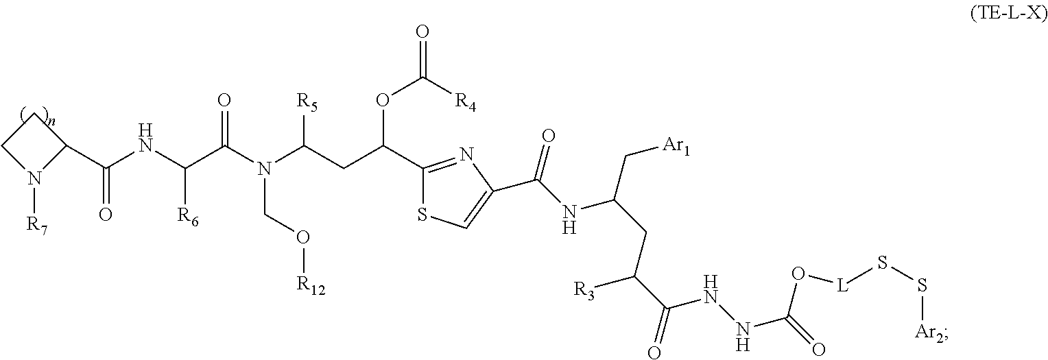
C1CN([R7])C1C(NC(C(N(C(CC(C1=NC(C(NC(CC(C(=O)NNC(=O)O[L]SS[Ar2])[R3])C[Ar1])=O)=CS1)OC([R4])=O)[R5])CO[R12])=O)[R6])=O
